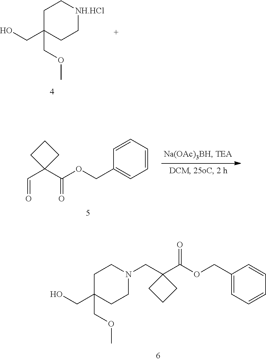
OCC1(COC)CC[NH.HCl]CC1.C(C1(C(OCC2=CC=CC=C2)=O)CCC1)=O.OCC1(COC)CCN(CC2(C(OCC3=CC=CC=C3)=O)CCC2)CC1
